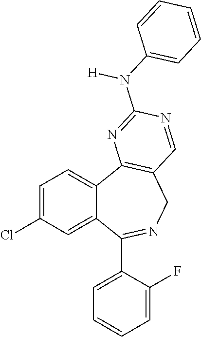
C1=C(Cl)C=C2C(=C1)C1=C(CN=C2C2=CC=CC=C2F)C=NC(N(C2=CC=CC=C2)[H])=N1
